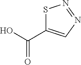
S1C(C(O)=O)=CN=N1
